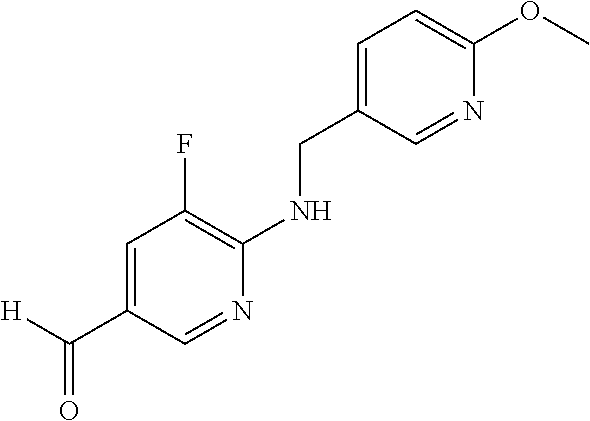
C1=C(CNC2=C(F)C=C(C([H])=O)C=N2)C=NC(OC)=C1
